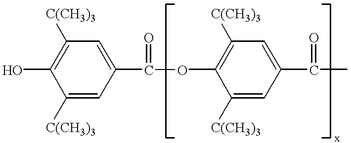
OC1=C([C(CH3)3])C=C(C(=O)OC2=C([C(CH3)3])C=C(C(=O)C)C=C2[C(CH3)3])C=C1[C(CH3)3]
